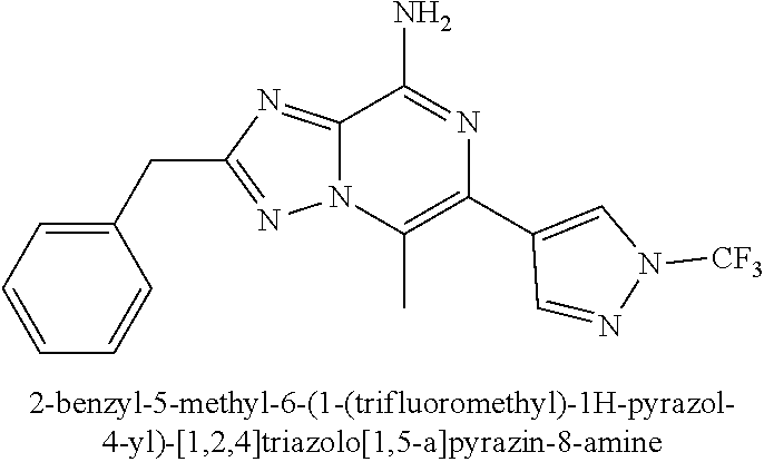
C1(CC2=NN3C(=N2)C(N)=NC(C2=CN([CF3])N=C2)=C3C)=CC=CC=C1
